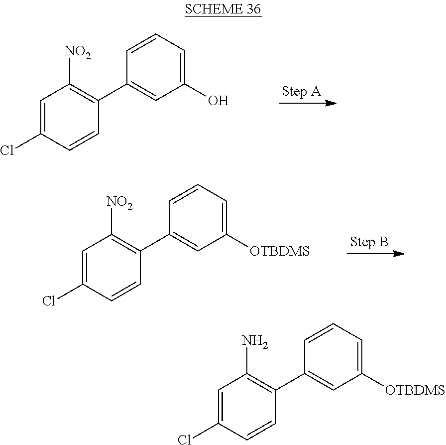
C1=C(Cl)C=CC(C2=CC(O)=CC=C2)=C1[NO2].C1=C(Cl)C=CC(C2=CC([OTBDMS])=CC=C2)=C1[NO2].C1=C(Cl)C=CC(C2=CC([OTBDMS])=CC=C2)=C1N
